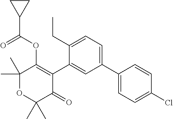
C1(C)(C)OC(C)(C)C(=O)C(C2=CC(C3=CC=C(Cl)C=C3)=CC=C2CC)=C1OC(C1CC1)=O
